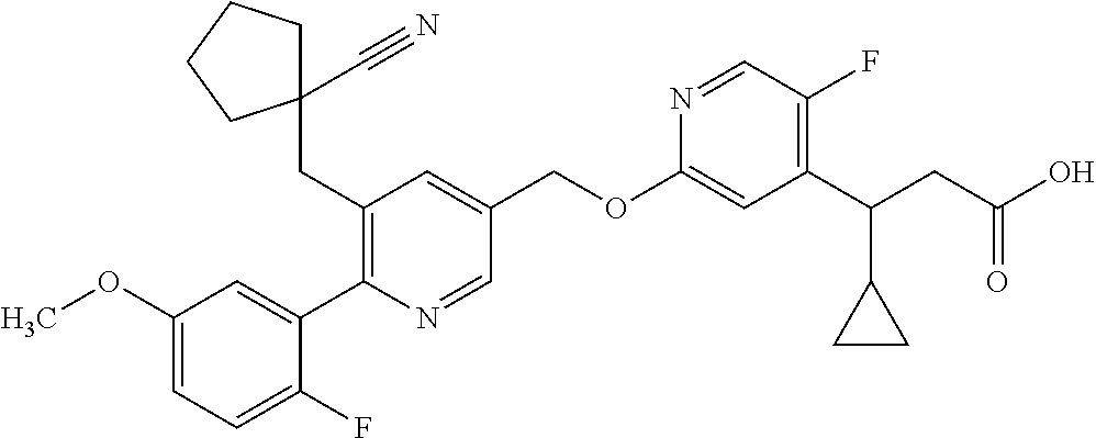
C1(OC)=CC=C(F)C(C2=C(CC3(C#N)CCCC3)C=C(COC3=CC(C(CC(O)=O)C4CC4)=C(F)C=N3)C=N2)=C1
